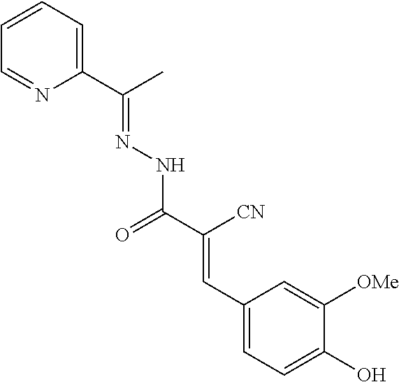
C1=CC=C(C(C)=NNC(=O)C([CN])=CC2=CC=C(O)C([OMe])=C2)N=C1
